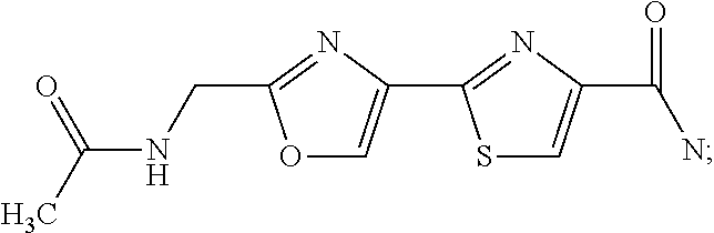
O1C=C(C2=NC(C(=O)N)=CS2)N=C1CNC(C)=O
